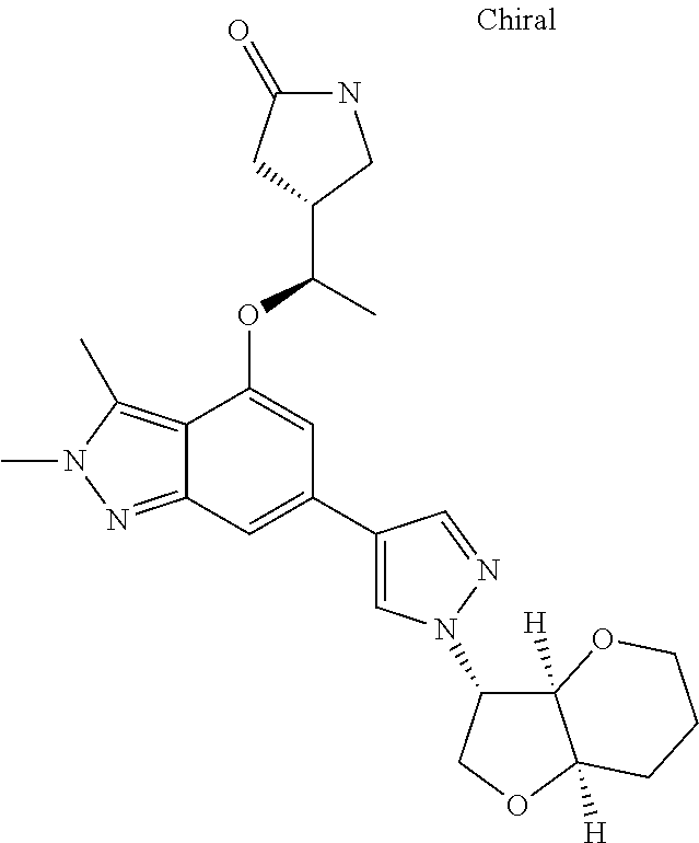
C1(=O)NCC(C(C)OC2=CC(C3=CN(C4C5([H])C([H])(OC4)CCCO5)N=C3)=CC3=NN(C)C(C)=C23)C1
